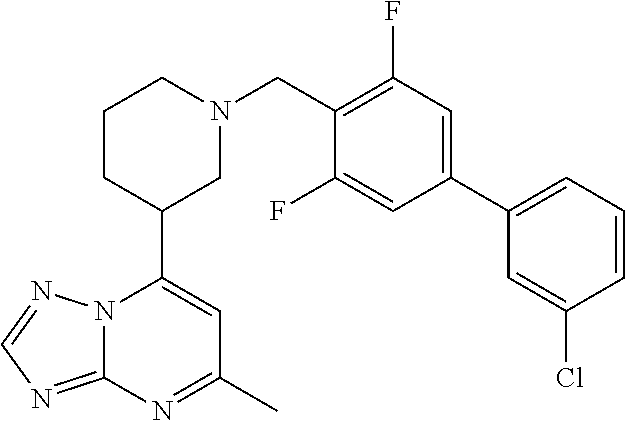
N12C(=NC=N1)N=C(C)C=C2C1CN(CC2=C(F)C=C(C3=CC=CC(Cl)=C3)C=C2F)CCC1
